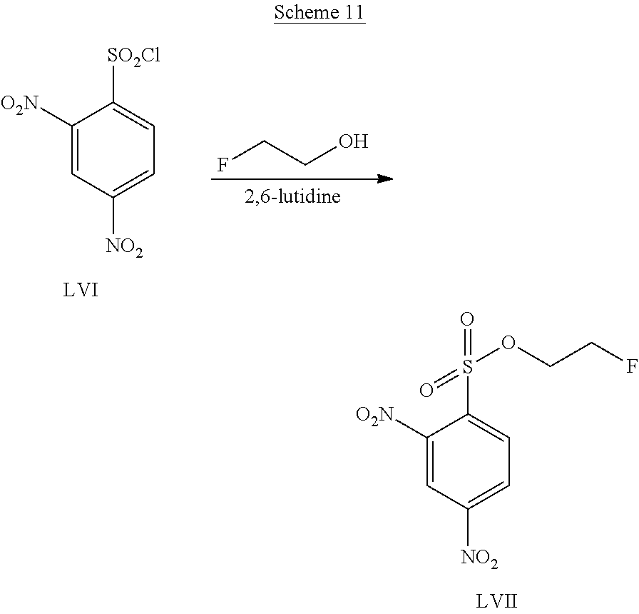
C1([O2N])=CC([NO2])=CC=C1S(OCCF)(=O)=O.C1([O2N])=CC([NO2])=CC=C1[SO2Cl].FCCO
